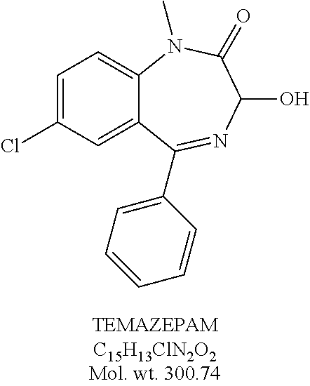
C1=C(Cl)C=C2C(=C1)N(C)C(=O)C(O)N=C2C1=CC=CC=C1
